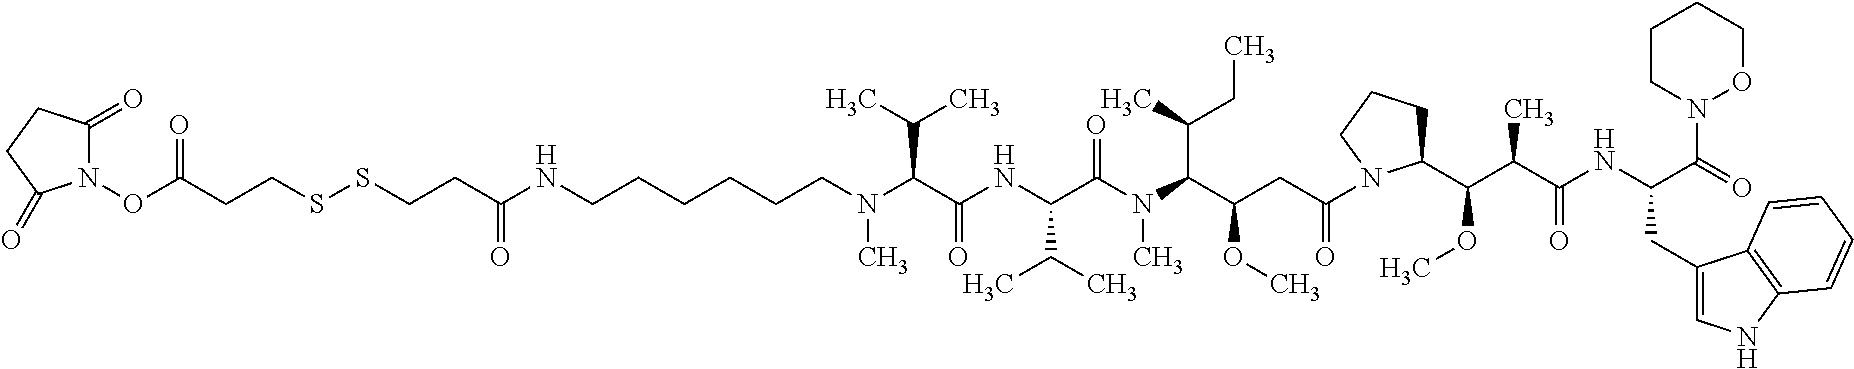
S(SCCC(NCCCCCCN(C(C(NC(C(N(C(C(CC(=O)N1C(C(C(C(=O)NC(CC2=CNC3=C2C=CC=C3)C(N2OCCCC2)=O)C)OC)CCC1)OC)C(CC)C)C)=O)C(C)C)=O)C(C)C)C)=O)CCC(ON1C(=O)CCC1=O)=O
